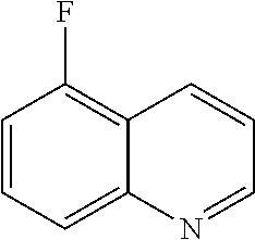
C1=CC=C2C(=C1F)C=CC=N2
